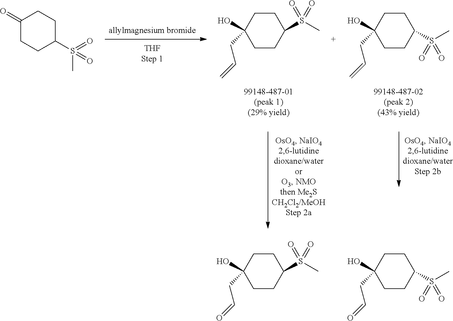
[allylmagnesium bromide].C1CC(S(C)(=O)=O)CCC1(O)CC=C.C1CC(S(C)(=O)=O)CCC1(O)CC=C.C1(=O)CCC(S(C)(=O)=O)CC1.C1CC(S(C)(=O)=O)CCC1(O)CC=O.C1CC(S(C)(=O)=O)CCC1(O)CC=O
